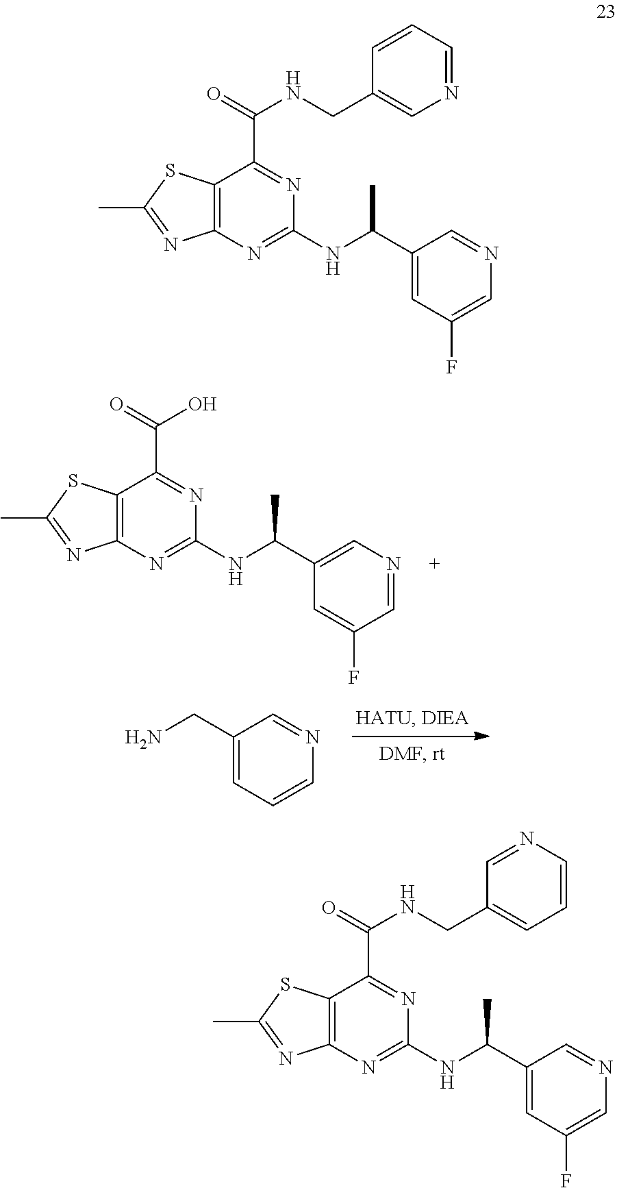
C(C1=CC=CN=C1)N.C12=C(N=C(NC(C3=CN=CC(F)=C3)C)N=C1C(=O)O)N=C(C)S2.C12=C(N=C(NC(C3=CC(F)=CN=C3)C)N=C1C(=O)NCC1=CN=CC=C1)N=C(C)S2.C12=C(N=C(NC(C3=CC(F)=CN=C3)C)N=C1C(=O)NCC1=CC=CN=C1)N=C(C)S2
